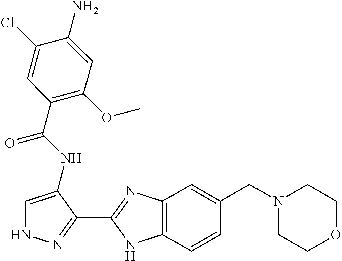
C1=C(NC(=O)C2=C(OC)C=C(N)C(Cl)=C2)C(C2=NC3=C(N2)C=CC(CN2CCOCC2)=C3)=NN1
